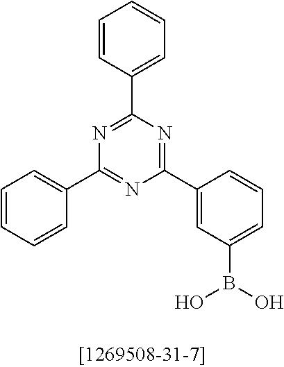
C1=CC(C2=NC(C3=CC=CC=C3)=NC(C3=CC(B(O)O)=CC=C3)=N2)=CC=C1
